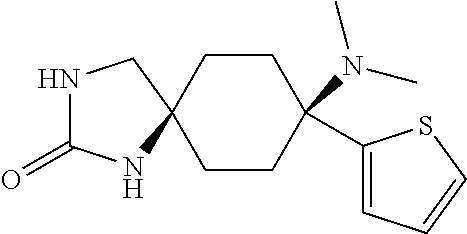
N1C(=O)NC2(C1)CCC(N(C)C)(C1=CC=CS1)CC2
